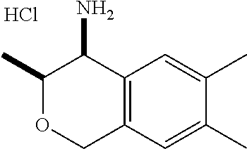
C12=C(C(N)C(C)OC1)C=C(C)C(C)=C2.Cl
